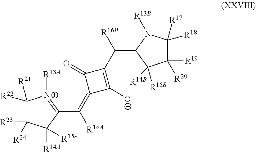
C1([R23])([R24])C([R22])([R21])[N+]([R13A])=C(C([R16A])=C2C([O-])=C(C(=C3N([R13B])C([R18])([R17])C([R19])([R20])C3([R15B])[R14B])[R16B])C2=O)C1([R14A])[R15A]
